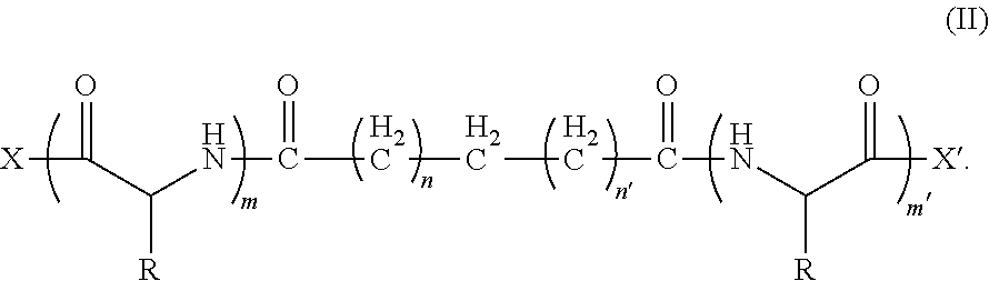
[X]C(C(NC(=O)CCCC(=O)NC(C([X])=O)[R])[R])=O
